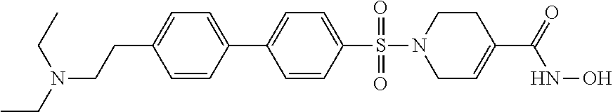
C1=CC(C2=CC=C(S(=O)(=O)N3CC=C(C(=O)NO)CC3)C=C2)=CC=C1CCN(CC)CC
